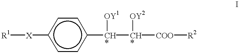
[R1][X]c1ccc([CH*]([CH*]([COO][R2])[OY2])[OY1])cc1
